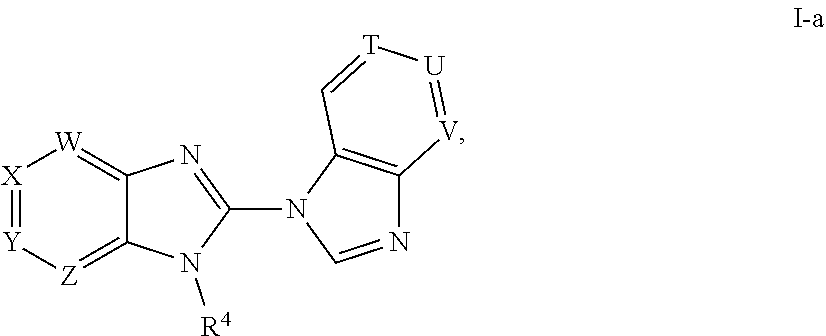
[X]1=[Y][Z]=C2C(=[W]1)N=C(N1C=NC3=C1C=[T][U]=[V]3)N2[R4]
